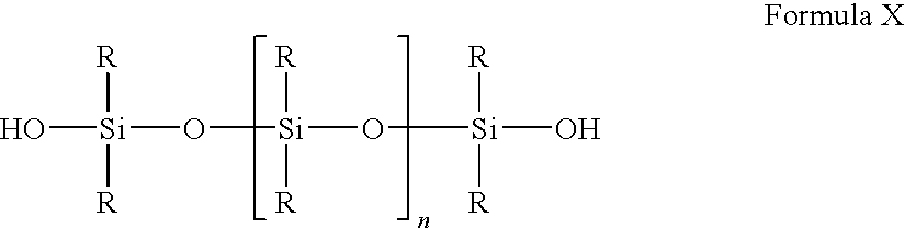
O[Si](O[Si](O[Si]([R])([R])O)([R])[R])([R])[R]
